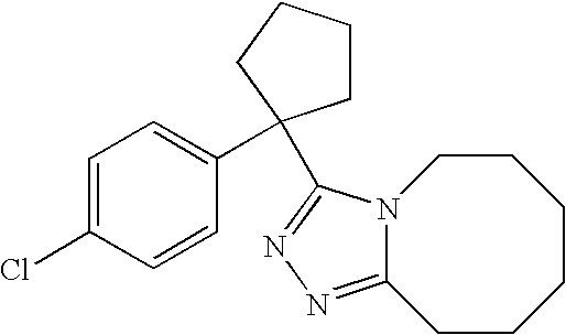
C1=C(Cl)C=CC(C2(C3=NN=C4N3CCCCCC4)CCCC2)=C1
